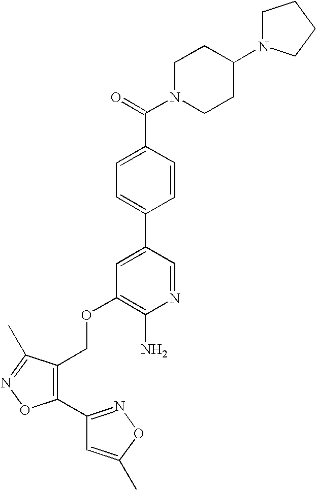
C(OC1=C(N)N=CC(C2=CC=C(C(=O)N3CCC(N4CCCC4)CC3)C=C2)=C1)C1=C(C2=NOC(C)=C2)ON=C1C
